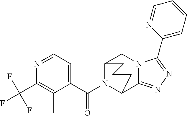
N1=CC=C(C(N2C3C4=NN=C(C5=CC=CC=N5)N4CC2CCC3)=O)C(C)=C1C(F)(F)F
